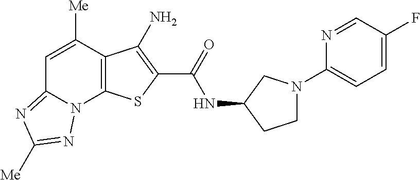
N(C(=O)C1=C(N)C2=C(N3C(=NC([Me])=N3)C=C2[Me])S1)C1CCN(C2=CC=C(F)C=N2)C1
